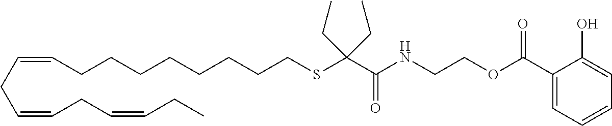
O=C(NCCOC(=O)C1=CC=CC=C1O)C(SCCCCCCCCC=CCC=CCC=CCC)(CC)CC
